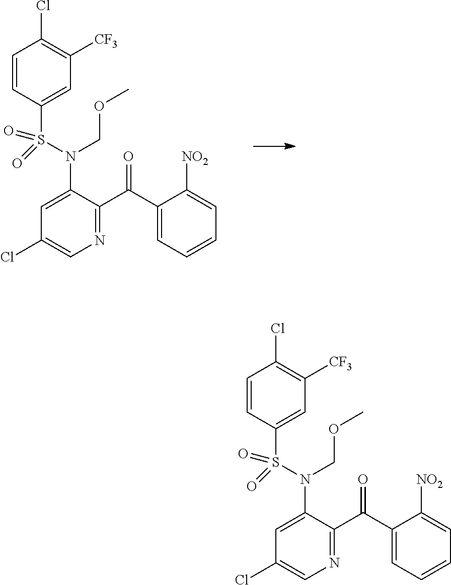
C1=CC(S(N(C2=CC(Cl)=CN=C2C(C2=CC=CC=C2[NO2])=O)COC)(=O)=O)=CC([CF3])=C1Cl.C1=CC(S(N(C2=CC(Cl)=CN=C2C(C2=CC=CC=C2[NO2])=O)COC)(=O)=O)=CC([CF3])=C1Cl
